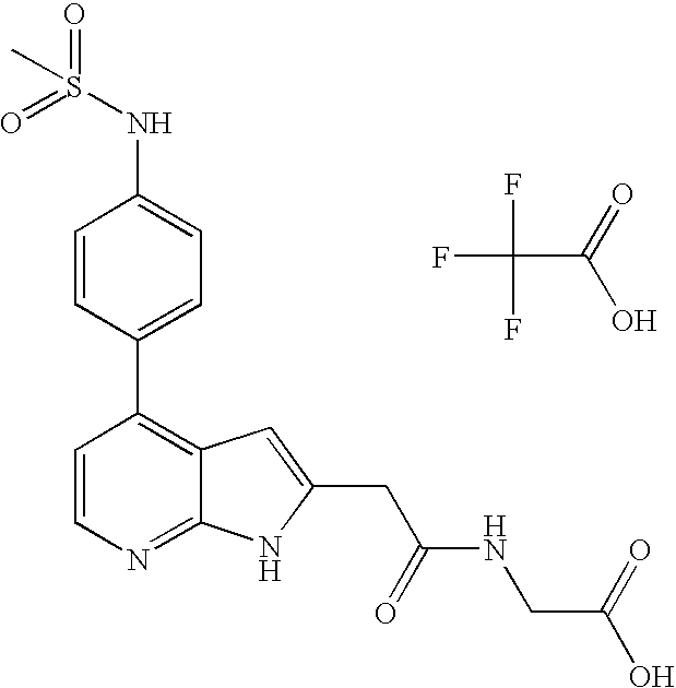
C1=CC(C2=C3C(=NC=C2)NC(CC(NCC(O)=O)=O)=C3)=CC=C1NS(=O)(C)=O.FC(C(=O)O)(F)F
